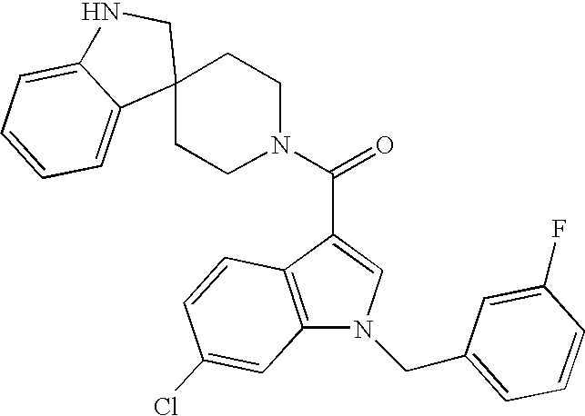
N1(CC2=CC=CC(F)=C2)C2=C(C(C(N3CCC4(CC3)CNC3=CC=CC=C43)=O)=C1)C=CC(Cl)=C2
